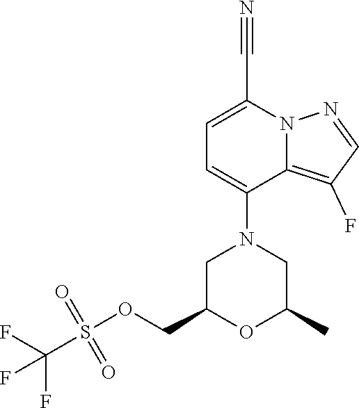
C1=C(C#N)N2C(=C(F)C=N2)C(N2CC(COS(C(F)(F)F)(=O)=O)OC(C)C2)=C1
